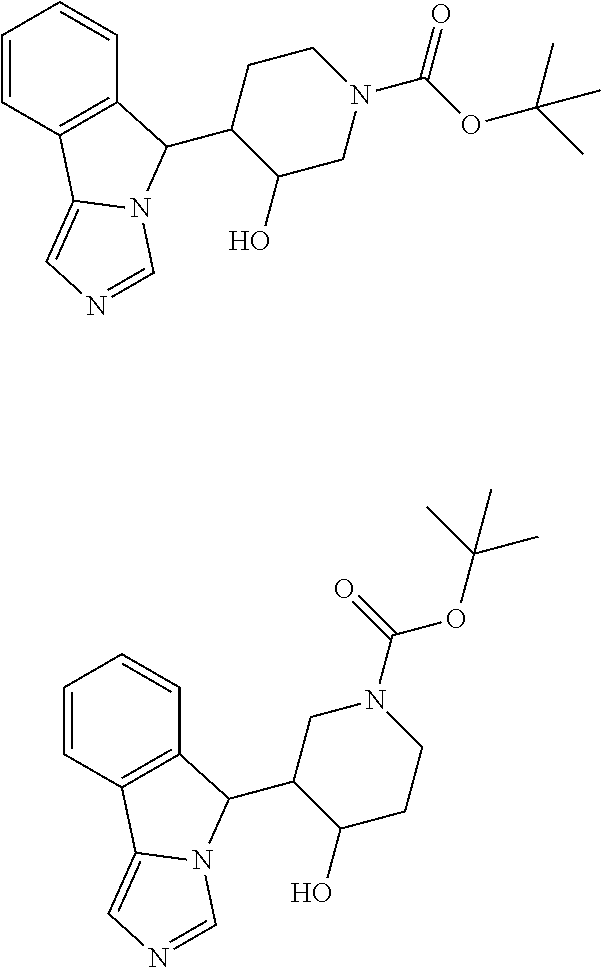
C1=CC2=C(C=C1)C(C1C(O)CN(C(OC(C)(C)C)=O)CC1)N1C2=CN=C1.C1=CC2=C(C=C1)C(C1C(O)CCN(C(=O)OC(C)(C)C)C1)N1C2=CN=C1
